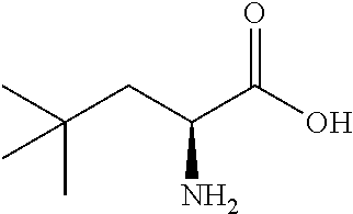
CC(CC(C(O)=O)N)(C)C
